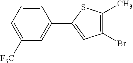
C1=CC=C([F3C])C=C1C1=CC(Br)=C(C)S1
